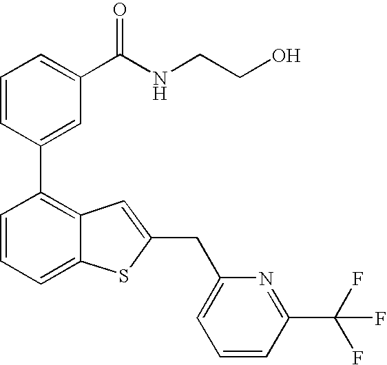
C1=CC(C2=C3C(=CC=C2)SC(CC2=CC=CC(C(F)(F)F)=N2)=C3)=CC(C(NCCO)=O)=C1
